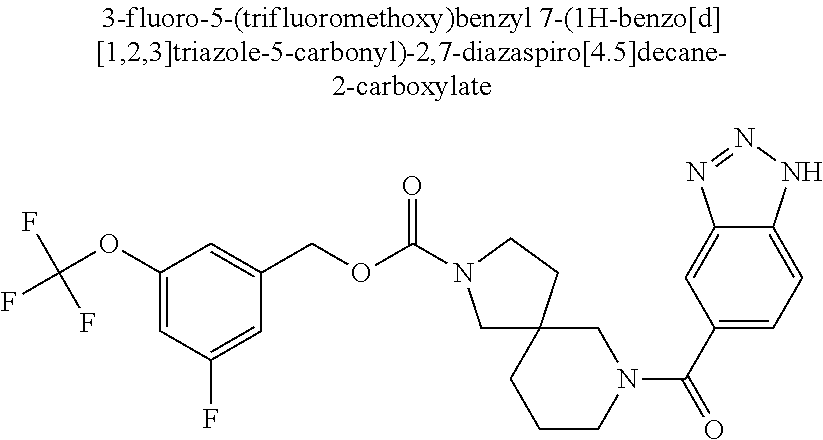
C1(OC(F)(F)F)=CC(F)=CC(COC(=O)N2CC3(CC2)CCCN(C(C2=CC=C4C(=C2)N=NN4)=O)C3)=C1
